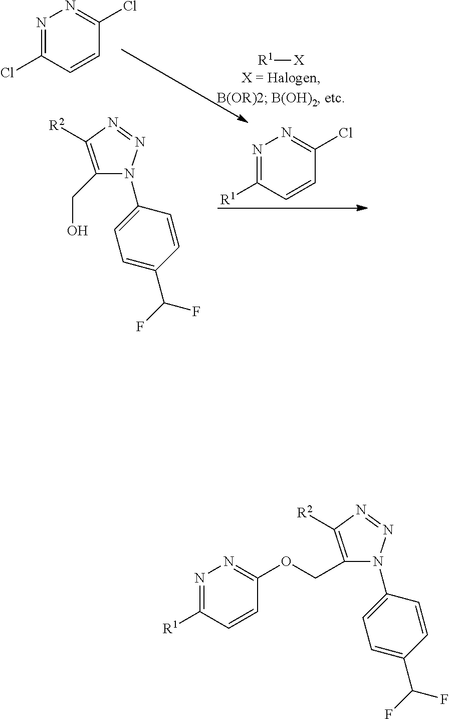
C1(CO)=C([R2])N=NN1C1=CC=C(C(F)F)C=C1.N1=C([R1])C=CC(Cl)=N1.N1=C(Cl)C=CC(Cl)=N1.[R1][X].C1(COC2=NN=C([R1])C=C2)=C([R2])N=NN1C1=CC=C(C(F)F)C=C1
